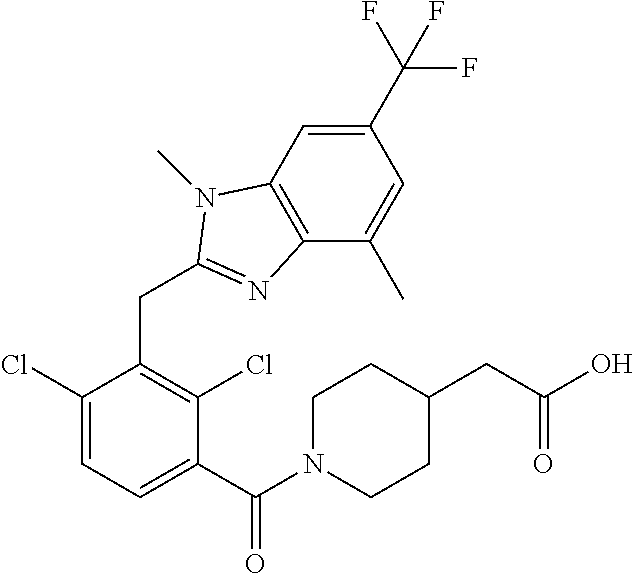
C1(C(F)(F)F)=CC2=C(C(C)=C1)N=C(CC1=C(Cl)C(C(N3CCC(CC(O)=O)CC3)=O)=CC=C1Cl)N2C
